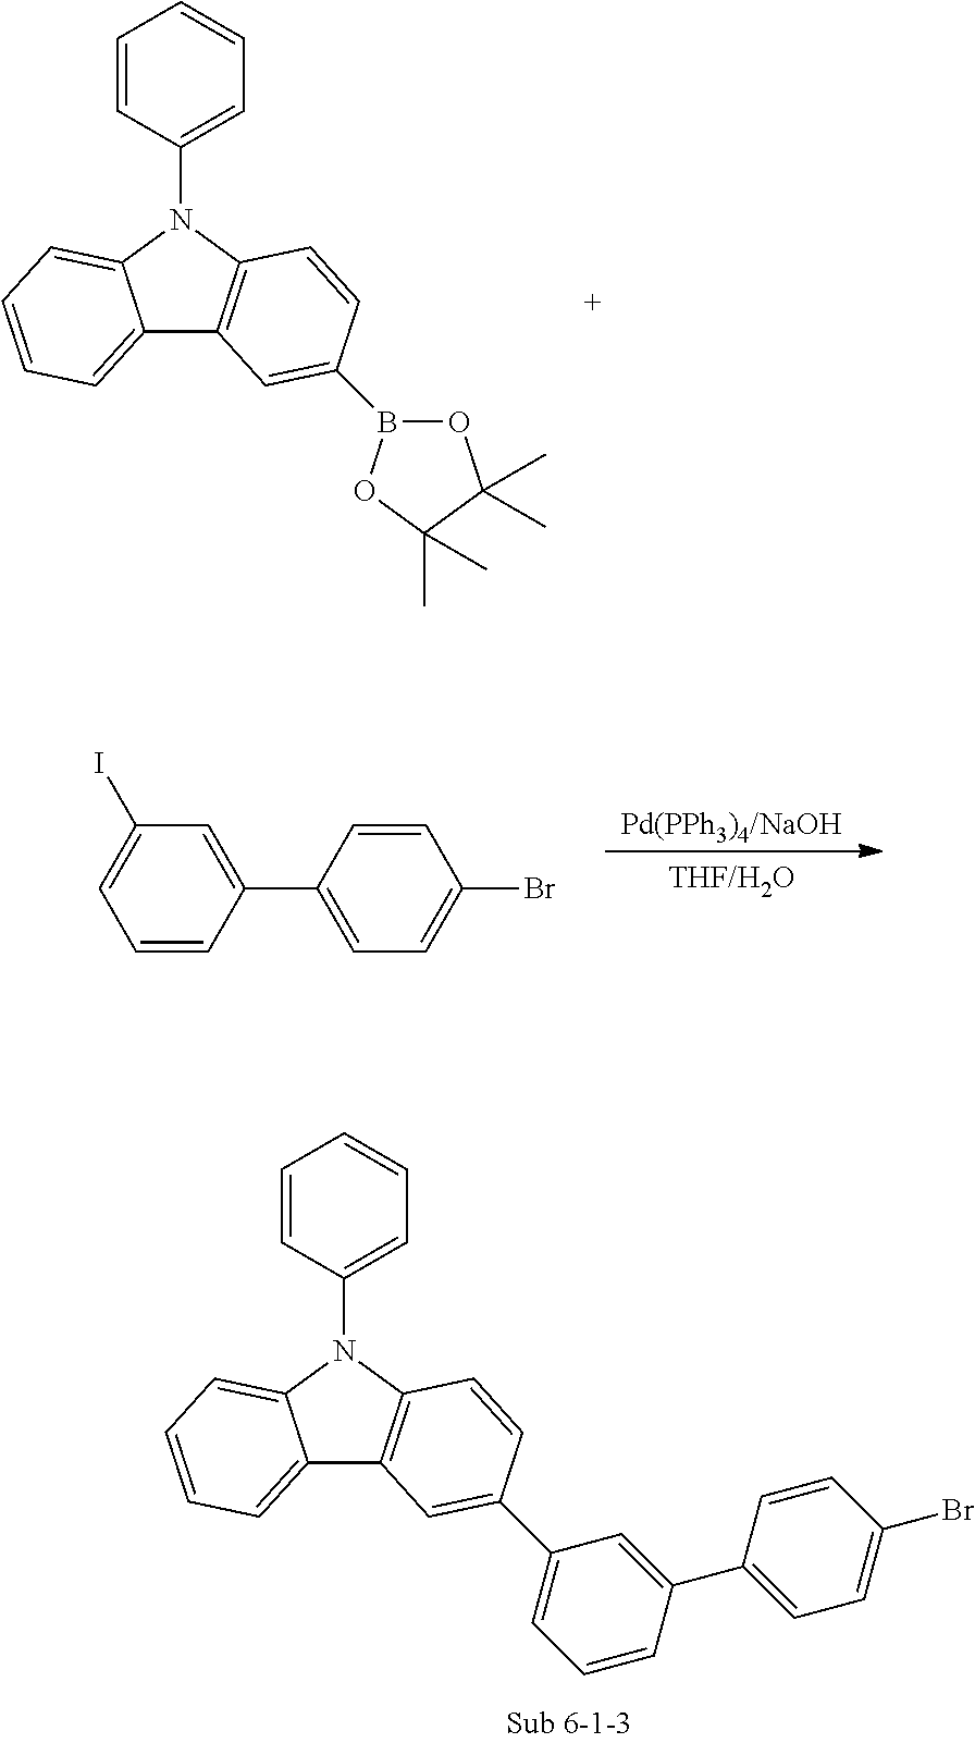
C12=CC=CC=C1N(C1=CC=CC=C1)C1=C2C=C(B2OC(C)(C)C(C)(C)O2)C=C1.C12=CC=CC=C1N(C1=CC=CC=C1)C1=C2C=C(C2=CC=CC(C3=CC=C(Br)C=C3)=C2)C=C1.[THF/H2O].C1(C2=CC=C(Br)C=C2)=CC(I)=CC=C1
